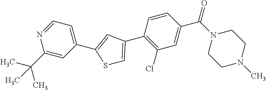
C1=NC(C(C)(C)C)=CC(C2=CC(C3=C(Cl)C=C(C(N4CCN(C)CC4)=O)C=C3)=CS2)=C1
